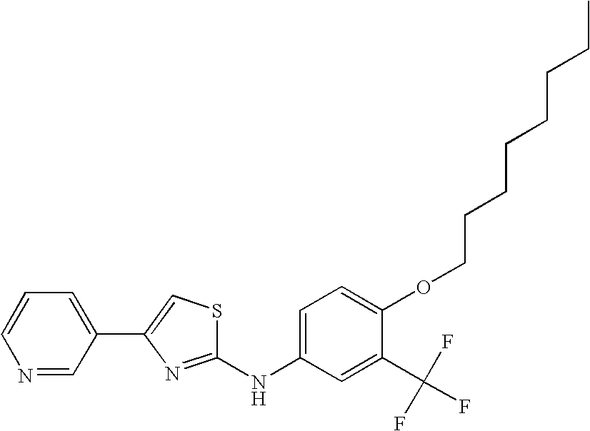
C1(C(F)(F)F)=CC(NC2=NC(C3=CC=CN=C3)=CS2)=CC=C1OCCCCCCCC
